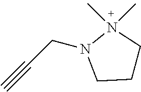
C1CN(C)(C)N(CC#C)C1
